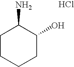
C1CCCC(O)C1N.Cl
